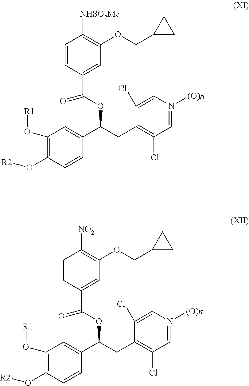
C1(O[R1])=C(O[R2])C=CC(C(CC2=C(Cl)C=N([(O)n])C=C2Cl)OC(=O)C2=CC(OCC3CC3)=C([NHSO2Me])C=C2)=C1.C1(O[R1])=C(O[R2])C=CC(C(CC2=C(Cl)C=N([(O)n])C=C2Cl)OC(=O)C2=CC(OCC3CC3)=C([NO2])C=C2)=C1
